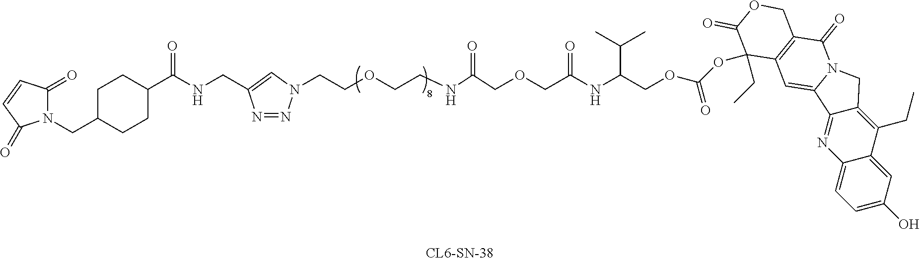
C12=CC=C(O)C=C1C(CC)=C1C(=N2)C2=CC3=C(C(=O)N2C1)COC(=O)C3(OC(OCC(NC(COCC(NCCOCCN1N=NC(CNC(C2CCC(CN3C(=O)C=CC3=O)CC2)=O)=C1)=O)=O)C(C)C)=O)CC
